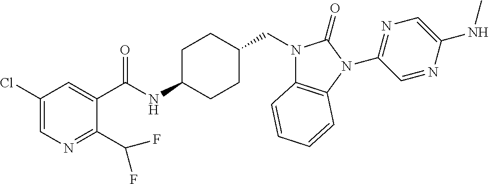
C1(Cl)=CN=C(C(F)F)C(C(NC2CCC(CN3C4=C(N(C5=NC=C(NC)N=C5)C3=O)C=CC=C4)CC2)=O)=C1
